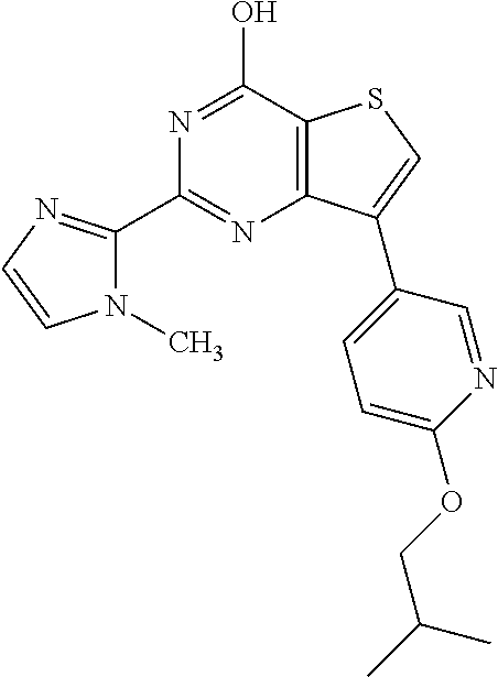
C1(C2=NC=CN2C)=NC2=C(C(O)=N1)SC=C2C1=CC=C(OCC(C)C)N=C1
